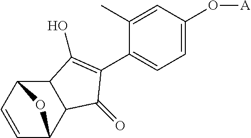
C1=C(O[A])C=C(C)C(C2=C(O)C3C(C4C=CC3O4)C2=O)=C1
